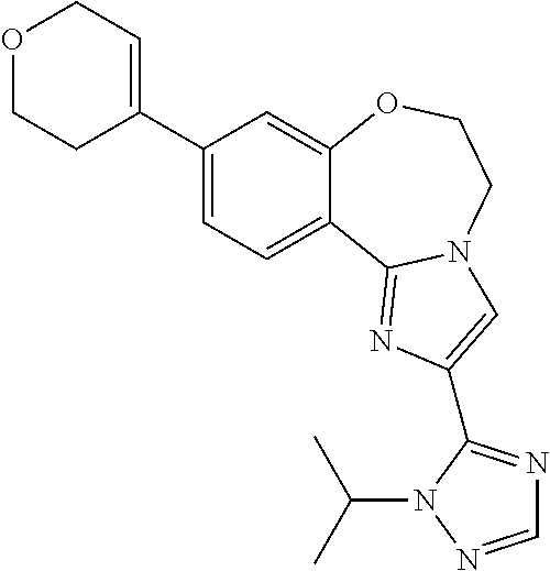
C1=NN(C(C)C)C(C2=CN3C(=N2)C2=CC=C(C4=CCOCC4)C=C2OCC3)=N1
